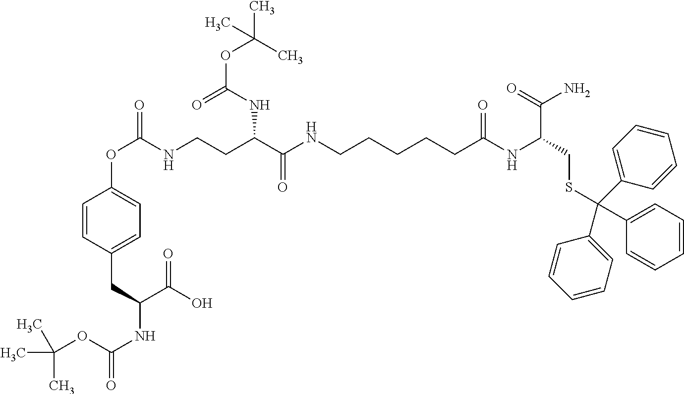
C1=CC(CC(NC(=O)OC(C)(C)C)C(O)=O)=CC=C1OC(NCCC(C(NCCCCCC(NC(C(N)=O)CSC(C1=CC=CC=C1)(C1=CC=CC=C1)C1=CC=CC=C1)=O)=O)NC(OC(C)(C)C)=O)=O
